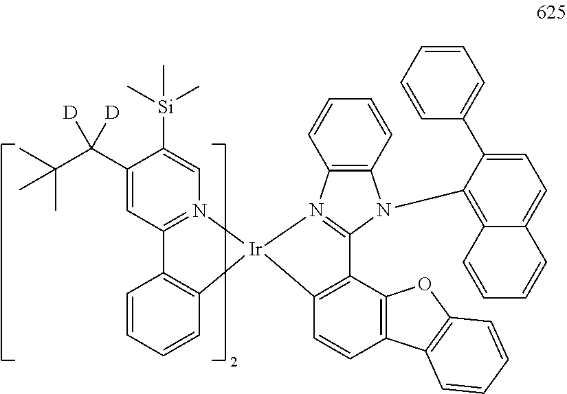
CC(C(C1=CC2=N(C=C1[Si](C)(C)C)[Ir]1(C3=C2C=CC=C3)N2=C(N(C3=C4C(=CC=C3C3=CC=CC=C3)C=CC=C4)C3=C2C=CC=C3)C2=C1C=CC1=C2OC2=C1C=CC=C2)([D])[D])(C)C
